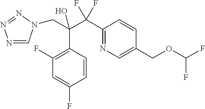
C(C(C(C1=NC=C(COC(F)F)C=C1)(F)F)(O)C1=C(F)C=C(F)C=C1)N1C=NN=N1
